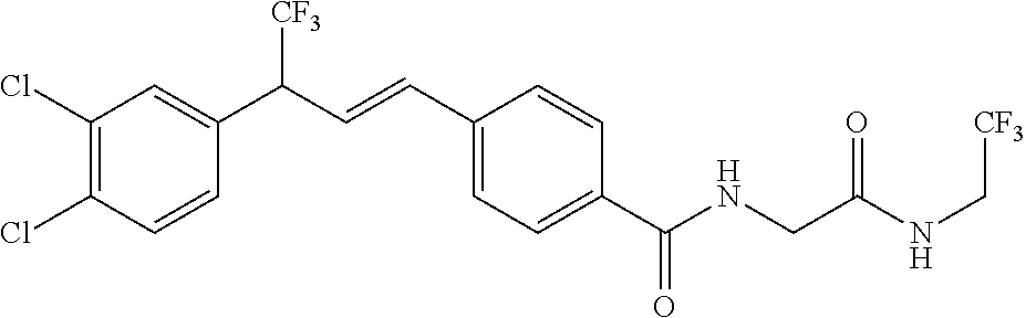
C1(Cl)=C(Cl)C=CC(C(C=CC2=CC=C(C(NCC(NC[CF3])=O)=O)C=C2)[CF3])=C1
